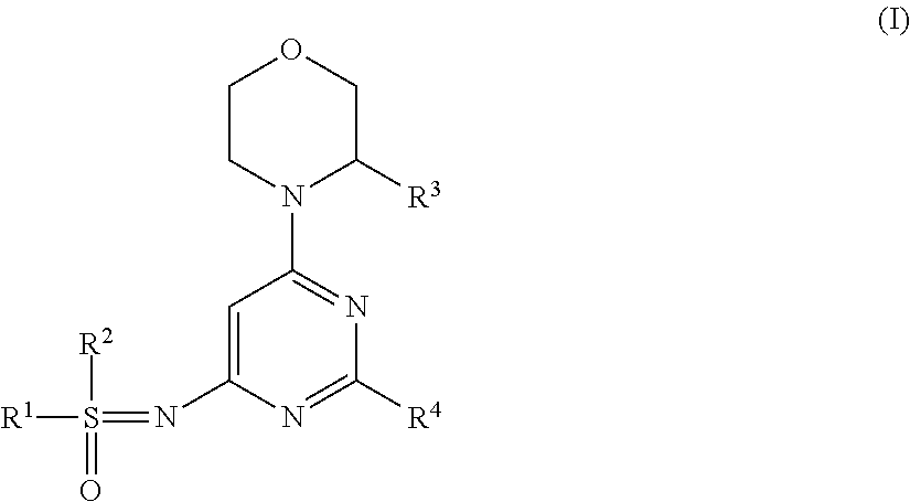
C1=C(N=S([R1])(=O)[R2])N=C([R4])N=C1N1C([R3])COCC1
